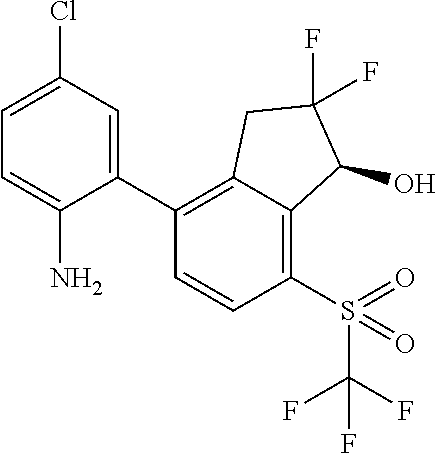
C1(C2=C3C(=C(S(=O)(=O)C(F)(F)F)C=C2)C(O)C(F)(F)C3)=CC(Cl)=CC=C1N
